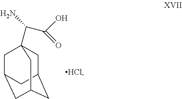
C1C2CC3CC(CC1(C(C(O)=O)N)C3)C2
